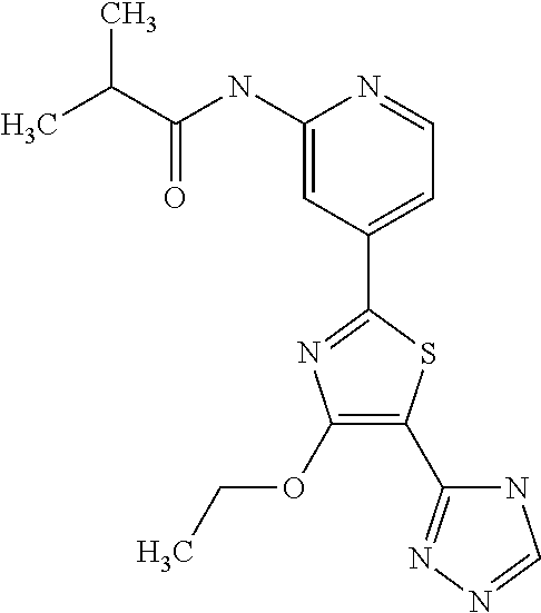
C1(OCC)=C(C2=NN=CN2)SC(C2=CC=NC(NC(C(C)C)=O)=C2)=N1
